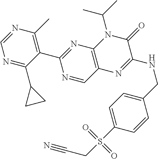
C1=NC(C)=C(C2=NC3=C(C=N2)N=C(NCC2=CC=C(S(CC#N)(=O)=O)C=C2)C(=O)N3C(C)C)C(C2CC2)=N1
